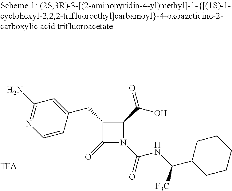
C1(N)=NC=CC(CC2C(=O)N(C(NC(C3CCCCC3)[F3C])=O)C2C(O)=O)=C1
